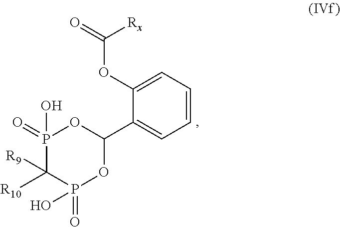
[R10]C1([R9])P(=O)(O)OC(C2=CC=CC=C2OC(=O)[Rx])OP1(=O)O
